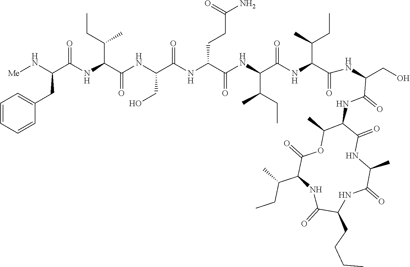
C1=CC=CC(CC(C(NC(C(NC(CO)C(NC(C(NC(C(NC(C(NC(CO)C(=O)NC2C(=O)NC(C)C(=O)NC(CCCC)C(=O)NC(C(CC)C)C(=O)OC2C)=O)C(C)CC)=O)C(CC)C)=O)CCC(N)=O)=O)=O)C(CC)C)=O)N[Me])=C1
